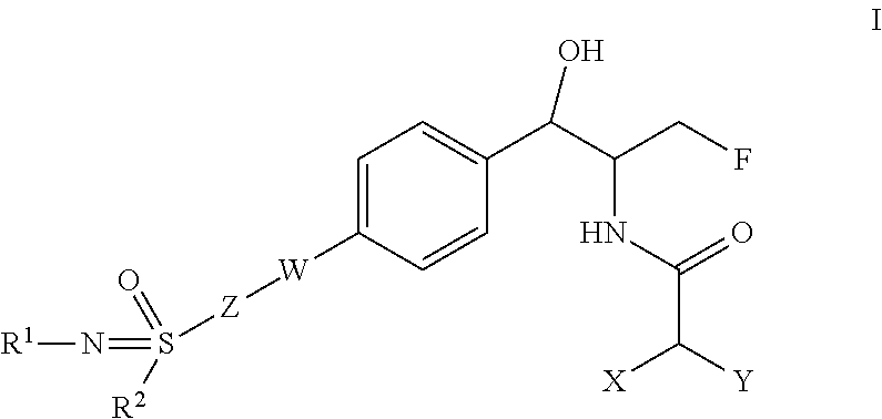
C1=C([W][Z]S(=O)([R2])=N[R1])C=CC(C(C(CF)NC(C([Y])[X])=O)O)=C1
